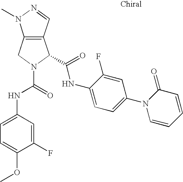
C12=C(C=NN1C)C(C(=O)NC1=CC=C(N3C=CC=CC3=O)C=C1F)N(C(=O)NC1=CC=C(OC)C(F)=C1)C2
